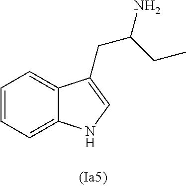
C1=CC=C2C(=C1)C(CC(CC)N)=CN2
